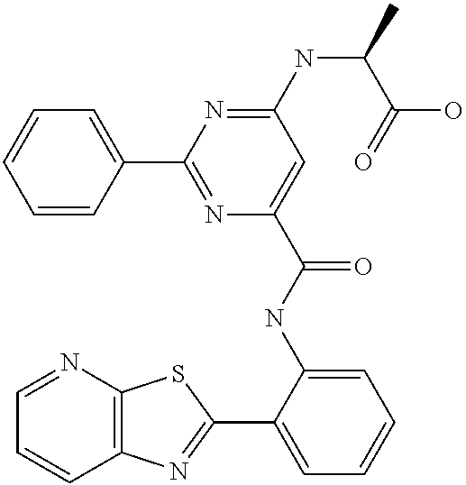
C1=NC2=C(C=C1)N=C(C1=CC=CC=C1NC(=O)C1=CC(NC(C(O)=O)C)=NC(C3=CC=CC=C3)=N1)S2
